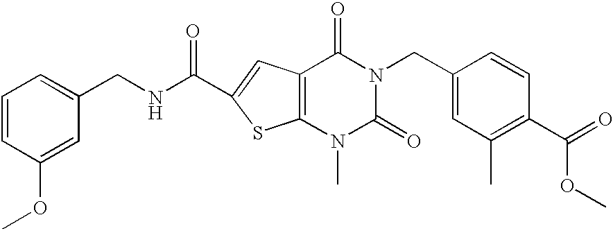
C1=CC(OC)=CC(CNC(=O)C2=CC3=C(S2)N(C)C(=O)N(CC2=CC(C)=C(C(=O)OC)C=C2)C3=O)=C1
